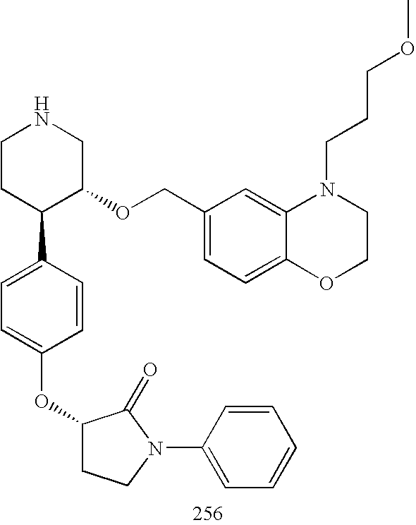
C1CC(C2=CC=C(OC3CCN(C4=CC=CC=C4)C3=O)C=C2)C(OCC2=CC=C3C(=C2)N(CCCOC)CCO3)CN1
